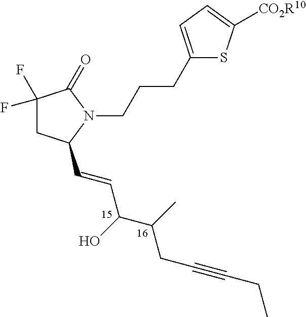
C(CCN1C(=O)C(F)(F)CC1C=CC(C(CC#CCC)C)O)C1=CC=C([CO2R10])S1
